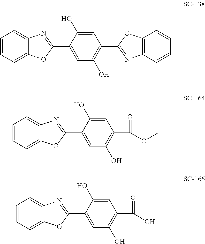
C1=CC=C2C(=C1)N=C(C1=CC(O)=C(C3=NC4=C(O3)C=CC=C4)C=C1O)O2.C1=CC=C2C(=C1)N=C(C1=CC(O)=C(C(OC)=O)C=C1O)O2.C1=CC=C2C(=C1)N=C(C1=CC(O)=C(C(O)=O)C=C1O)O2
